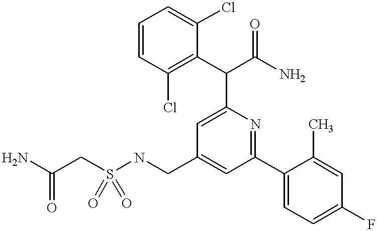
C(S(NCC1=CC(C2=CC=C(F)C=C2C)=NC(C(C2=C(Cl)C=CC=C2Cl)C(N)=O)=C1)(=O)=O)C(N)=O
